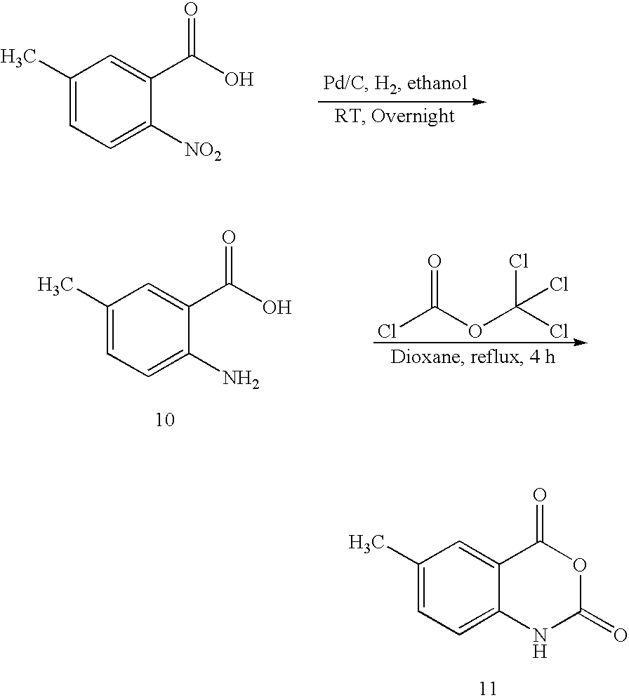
C1(C)=CC=C([NO2])C(C(O)=O)=C1.C1(C)=CC=C(N)C(C(O)=O)=C1.ClC(OC(Cl)(Cl)Cl)=O.C1(C)=CC=C2C(=C1)C(=O)OC(=O)N2
